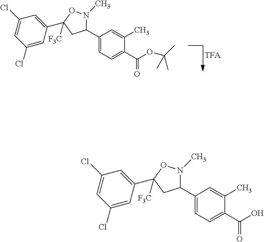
C1=C(C(OC(C)(C)C)=O)C(C)=CC(C2N(C)OC(C3=CC(Cl)=CC(Cl)=C3)([F3C])C2)=C1.C1=C(C(O)=O)C(C)=CC(C2N(C)OC(C3=CC(Cl)=CC(Cl)=C3)([F3C])C2)=C1
